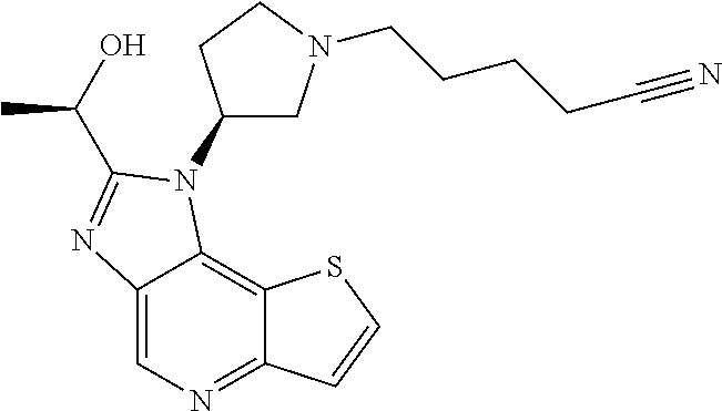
C12=CN=C3C(=C1N(C1CN(CCCCC#N)CC1)C(C(C)O)=N2)SC=C3
